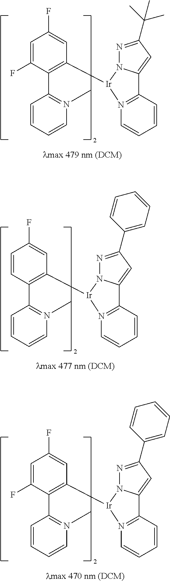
C1=C(F)C(C2=N(C)C=CC=C2)=C([Ir]2N3=C(C=CC=C3)C3=CC(C(C)(C)C)=NN32)C=C1F.C1=CC(C2=N(C)C=CC=C2)=C([Ir]2N3=C(C=CC=C3)C3=CC(C4=CC=CC=C4)=NN32)C=C1F.C1=C(F)C(C2=N(C)C=CC=C2)=C([Ir]2N3=C(C=CC=C3)C3=CC(C4=CC=CC=C4)=NN32)C=C1F
